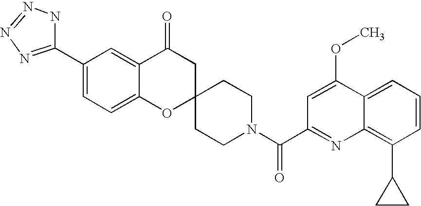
C12=CC=C(C3=NN=NN3)C=C1C(=O)CC1(O2)CCN(C(C2=NC3=C(C4CC4)C=CC=C3C(OC)=C2)=O)CC1
